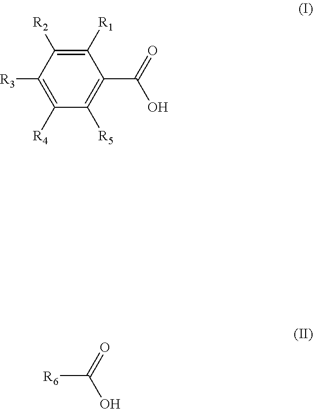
[R4]C1=C([R3])C([R2])=C([R1])C(C(=O)O)=C1[R5].O=C([R6])O
